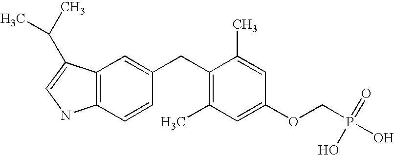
C1(CC2=CC3=C(C=C2)NC=C3C(C)C)=C(C)C=C(OCP(O)(=O)O)C=C1C
